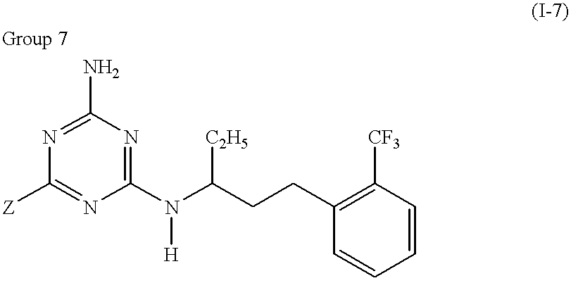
C1(N(C(CCC2=C([CF3])C=CC=C2)[C2H5])[H])=NC(N)=NC([Z])=N1
